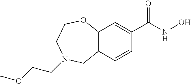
C12=C(C=CC(C(NO)=O)=C1)CN(CCOC)CCO2
